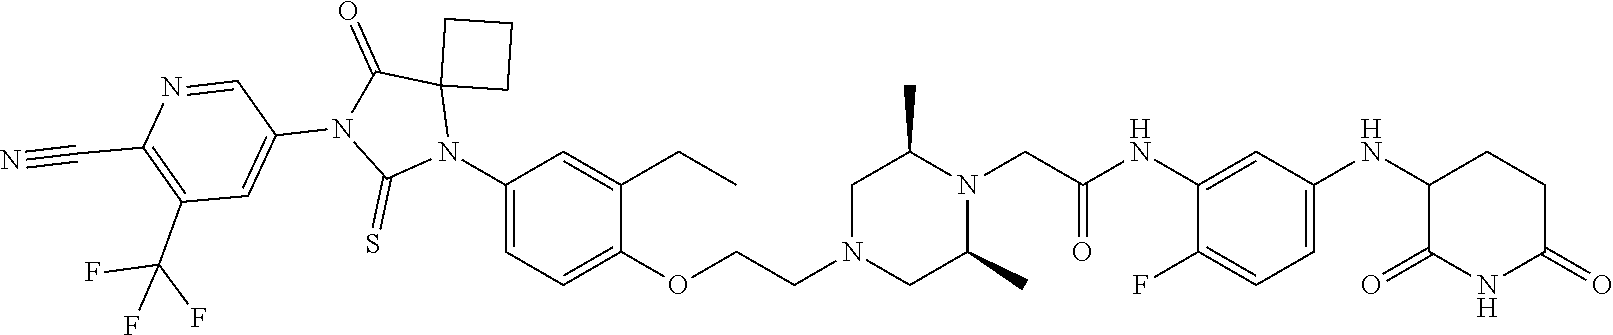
C1(F)=CC=C(NC2C(=O)NC(=O)CC2)C=C1NC(CN1C(C)CN(CCOC2=CC=C(N3C4(C(=O)N(C5=CC(C(F)(F)F)=C(C#N)N=C5)C3=S)CCC4)C=C2CC)CC1C)=O
